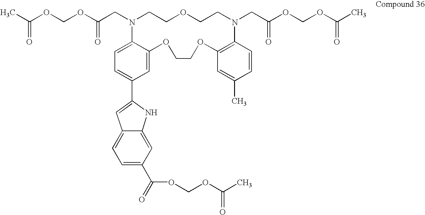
C(CN1CCOCCN(CC(OCOC(C)=O)=O)C2=C(C=C(C)C=C2)OCCOC2=CC(C3=CC4=CC=C(C(=O)OCOC(C)=O)C=C4N3)=CC=C12)(OCOC(C)=O)=O
